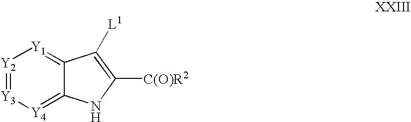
[Y4]1=C2C(=[Y1][Y2]=[Y3]1)C([L1])=C([C(O)R2])N2
